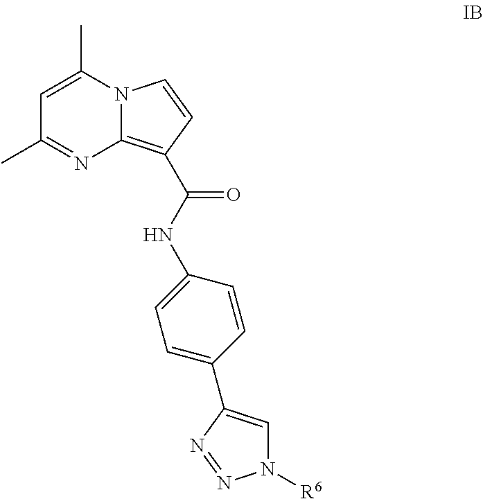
N12C(=C(C(NC3=CC=C(C4=CN([R6])N=N4)C=C3)=O)C=C1)N=C(C)C=C2C
